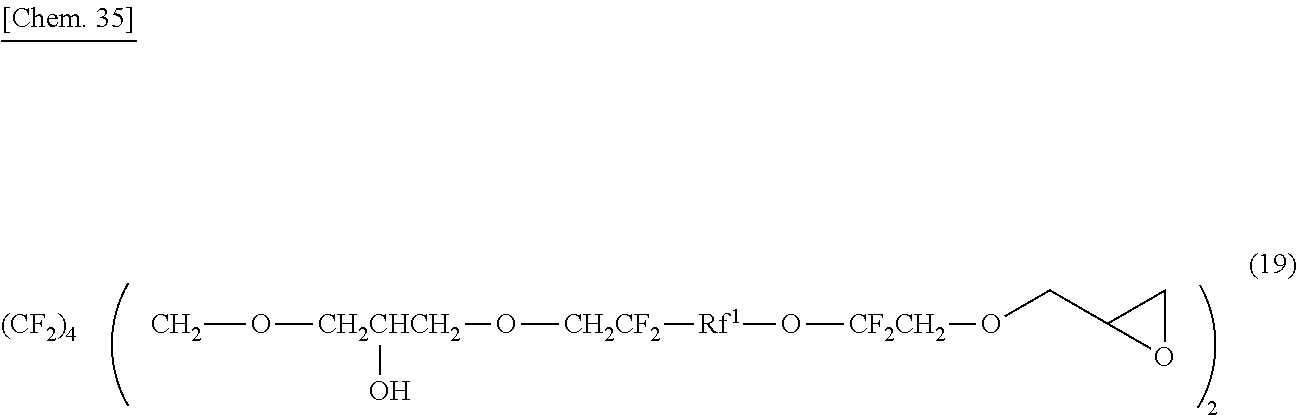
CO[CH2CHCH2](O[CH2CF2][Rf1]O[CF2CH2]OCC1OC1)O.[(CF2)4]
